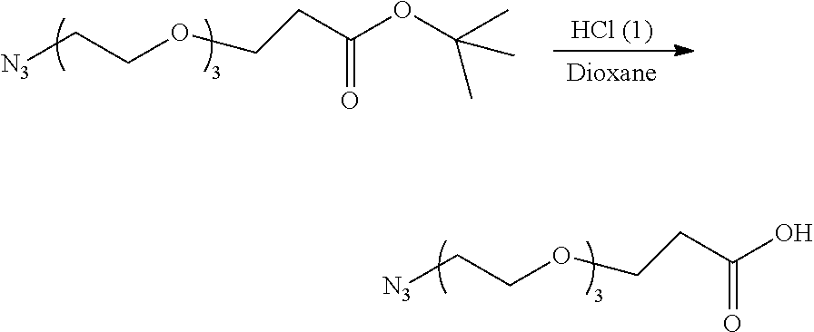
[N3]CCOCCC(O)=O.[N3]CCOCCC(OC(C)(C)C)=O
